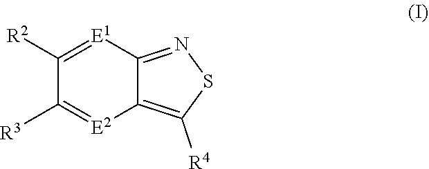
C1([R2])=[E1]C2=NSC([R4])=C2[E2]=C1[R3]
